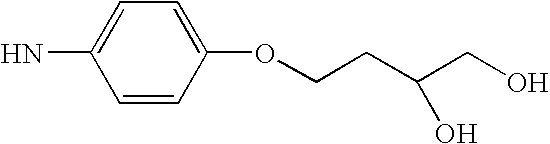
NC1=CC=C(OCCC(CO)O)C=C1
